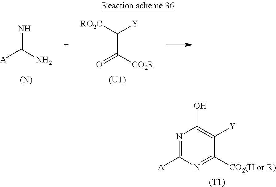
C(C([CO2R])=O)([RO2C])[Y].[(U1)].N=C(N)[A].[(N)].N1=C([A])N=C([CO2(H or R)])C([Y])=C1O.[(T1)]
